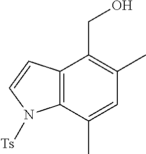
C1(C)=C(CO)C2=C(C(C)=C1)N([Ts])C=C2
